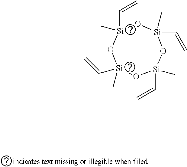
[Si]1(C=C)(C)O[Si](C=C)(C)O[Si](C)(C=C)O[Si](C=C)(C)O1
